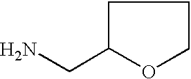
C1C(CN)OCC1
